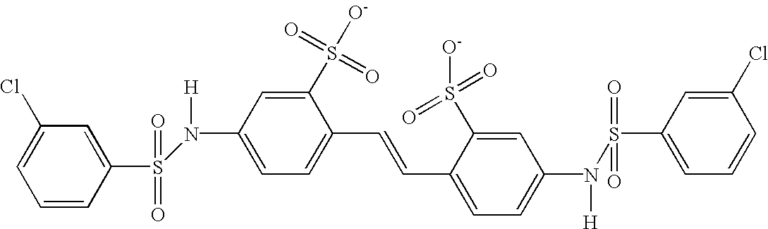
C1=CC(S(=O)(=O)N(C2=CC=C(C=CC3=CC=C(N(S(C4=CC=CC(Cl)=C4)(=O)=O)[H])C=C3S([O-])(=O)=O)C(S([O-])(=O)=O)=C2)[H])=CC(Cl)=C1
